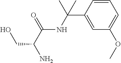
C1=CC(C(NC(C(N)CO)=O)(C)C)=CC(OC)=C1
